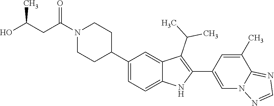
C1N(C(=O)CC(C)O)CCC(C2=CC=C3C(=C2)C(C(C)C)=C(C2=CN4C(=NC=N4)C(C)=C2)N3)C1
